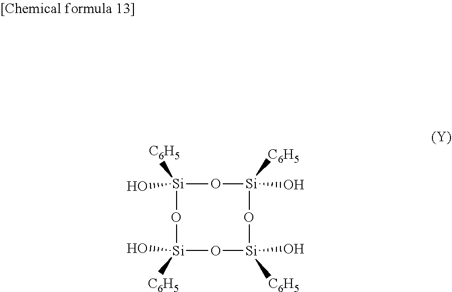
O[Si]1([C6H5])O[Si](O)([C6H5])O[Si](O)([C6H5])O[Si](O)([C6H5])O1
